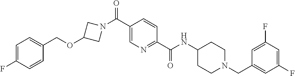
O(CC1=CC=C(F)C=C1)C1CN(C(C2=CN=C(C(=O)NC3CCN(CC4=CC(F)=CC(F)=C4)CC3)C=C2)=O)C1
